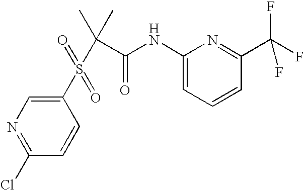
N1=C(Cl)C=CC(S(C(C(=O)NC2=CC=CC(C(F)(F)F)=N2)(C)C)(=O)=O)=C1
